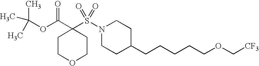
C1COCCC1(C(OC(C)(C)C)=O)S(N1CCC(CCCCCOC[CF3])CC1)(=O)=O
